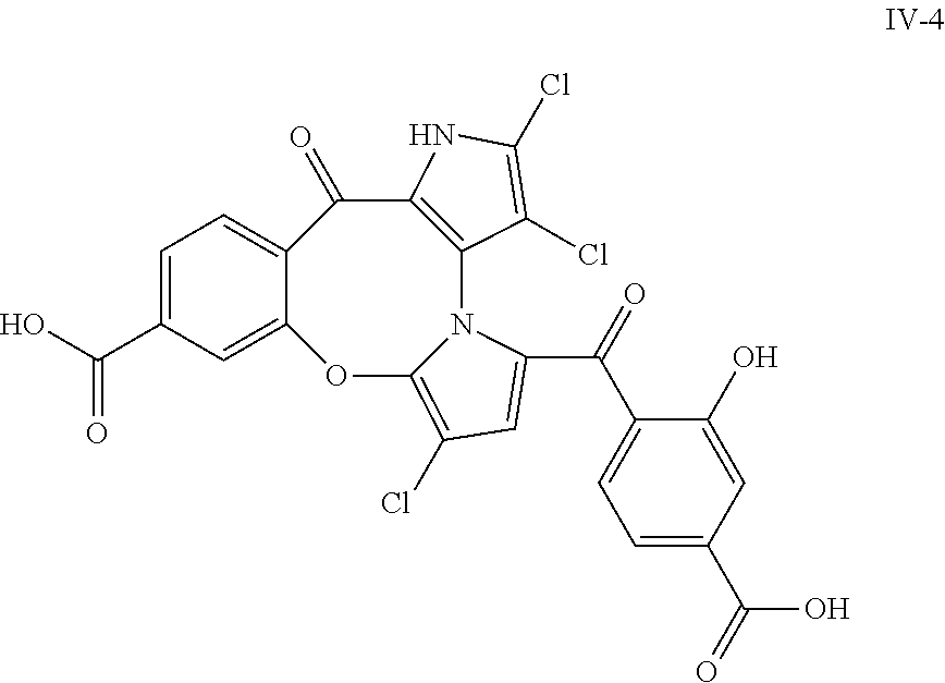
C1=C(C(O)=O)C=C2C(=C1)C(=O)C1=C(N3C(=C(Cl)C=C3C(=O)C3=CC=C(C(=O)O)C=C3O)O2)C(Cl)=C(Cl)N1
